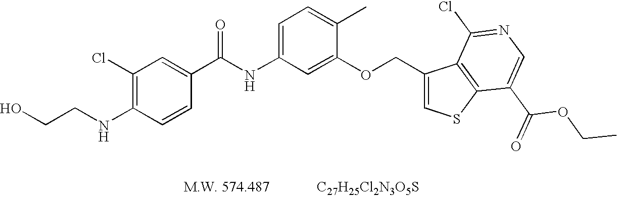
C1(Cl)=C(NCCO)C=CC(C(NC2=CC=C(C)C(OCC3=CSC4=C3C(Cl)=NC=C4C(=O)OCC)=C2)=O)=C1.[C27H25Cl2N3O5S]
